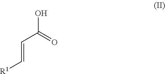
C(C(=O)O)=C[R1]
